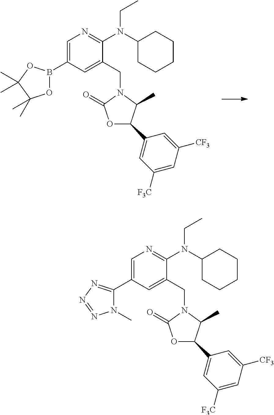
C1=C(B2OC(C)(C)C(C)(C)O2)C=C(CN2C(=O)OC(C3=CC([F3C])=CC([CF3])=C3)C2C)C(N(C2CCCCC2)CC)=N1.C1=C(C2=NN=NN2C)C=C(CN2C(=O)OC(C3=CC([F3C])=CC([CF3])=C3)C2C)C(N(C2CCCCC2)CC)=N1
